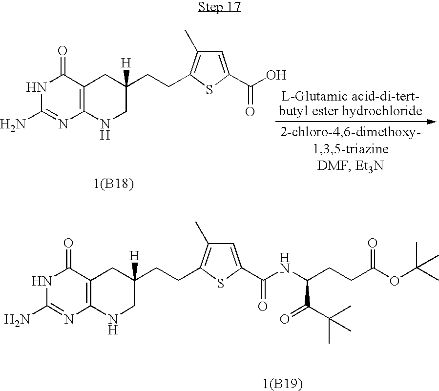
N1C(N)=NC2=C(C1=O)CC(CCC1=C(C)C=C(C(O)=O)S1)([H])CN2.[1(B18)].N1C(N)=NC2=C(C1=O)CC(CCC1=C(C)C=C(C(NC(CCC(OC(C)(C)C)=O)C(C(C)(C)C)=O)=O)S1)([H])CN2.[1(B19)]
